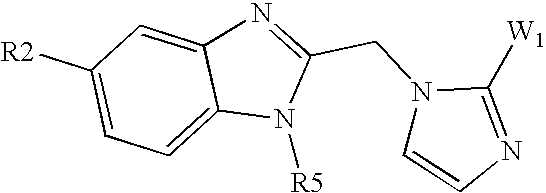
C1([R2])=CC=C2C(=C1)N=C(CN1C=CN=C1[W1])N2[R5]
